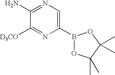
C1(B2OC(C)(C)C(C)(C)O2)=CN=C(N)C([D3CO])=N1
